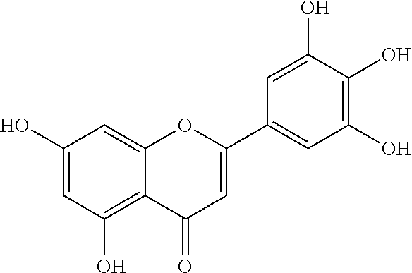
C1(O)=CC(O)=C2C(=C1)OC(C1=CC(O)=C(O)C(O)=C1)=CC2=O
